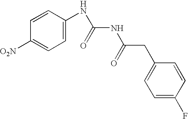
[O2N]C1=CC=C(NC(NC(CC2=CC=C(F)C=C2)=O)=O)C=C1
